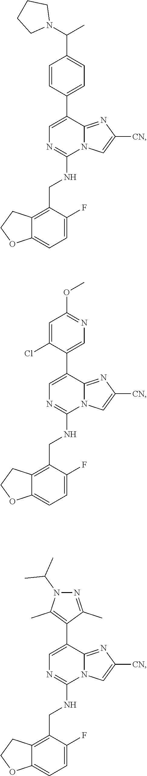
C1=C(C2=CC=C(C(C)N3CCCC3)C=C2)C2=NC([CN])=CN2C(NCC2=C3C(=CC=C2F)OCC3)=N1.C1=C(C2=CN=C(OC)C=C2Cl)C2=NC([CN])=CN2C(NCC2=C3C(=CC=C2F)OCC3)=N1.C1=C(C2=C(C)N(C(C)C)N=C2C)C2=NC([CN])=CN2C(NCC2=C3C(=CC=C2F)OCC3)=N1
